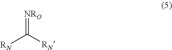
[NRO]=C([RN])[RN]
